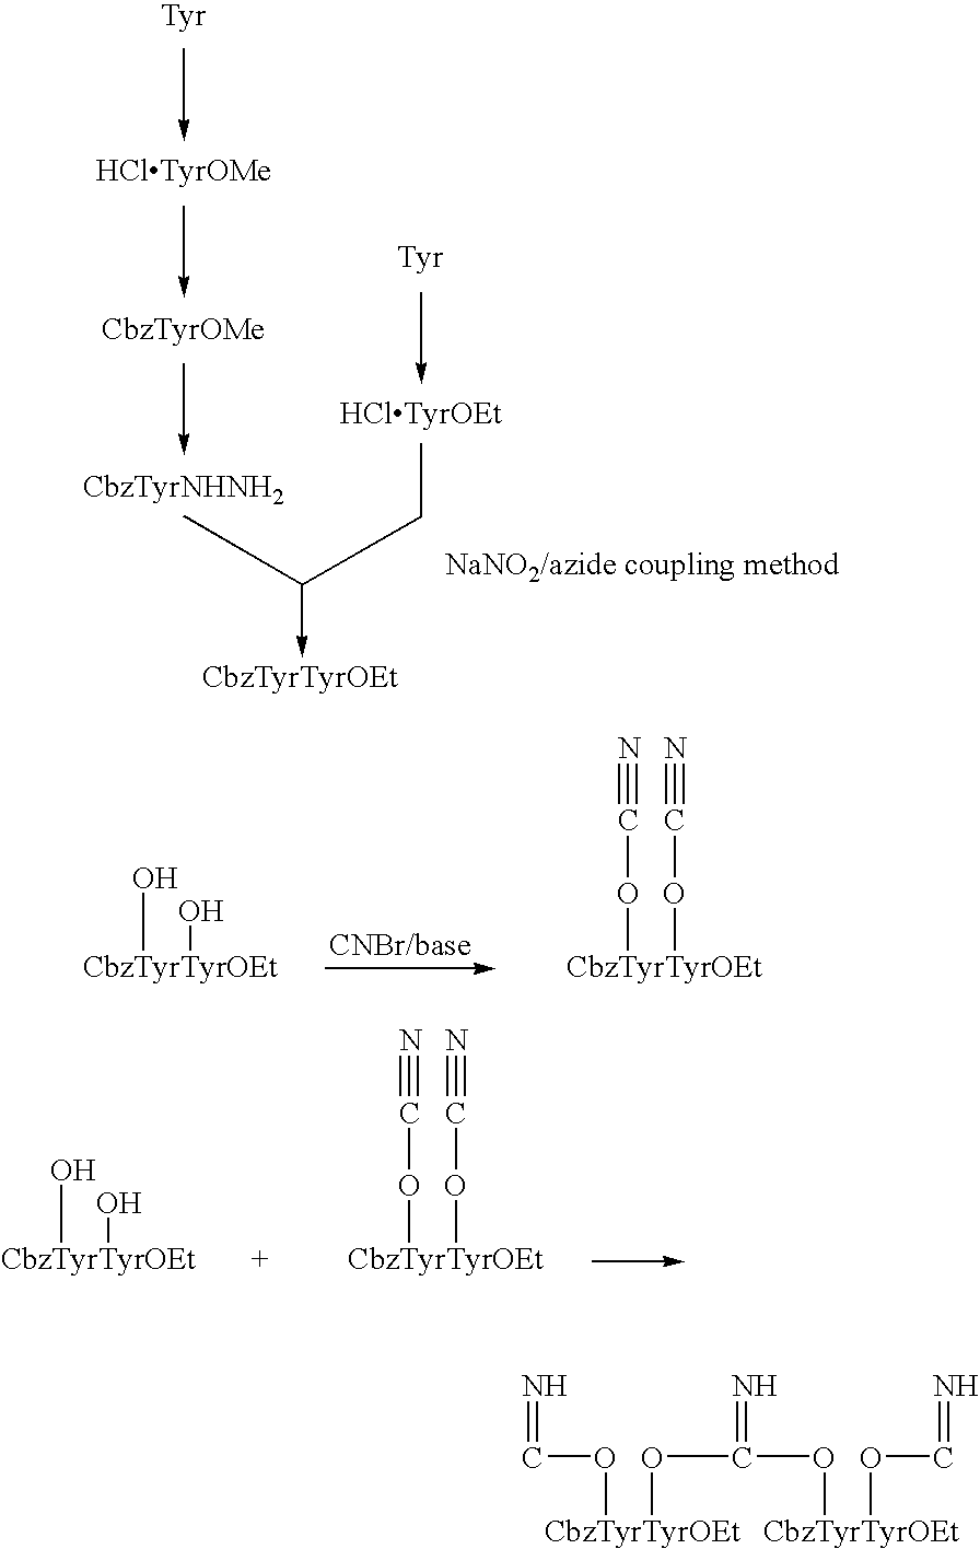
CC(CC)->C.[CbzTyrTyrOEt].[CbzTyrNHNH2].[CbzTyrOMe].[CbzTyrTyrOEt](O)O.[CbzTyrTyrOEt](OC#N)OC#N.[CbzTyrTyrOEt](O)O.[CbzTyrTyrOEt](OC#N)OC#N.[CbzTyrTyrOEt](OC=N)OC(O[CbzTyrTyrOEt]OC=N)=N
